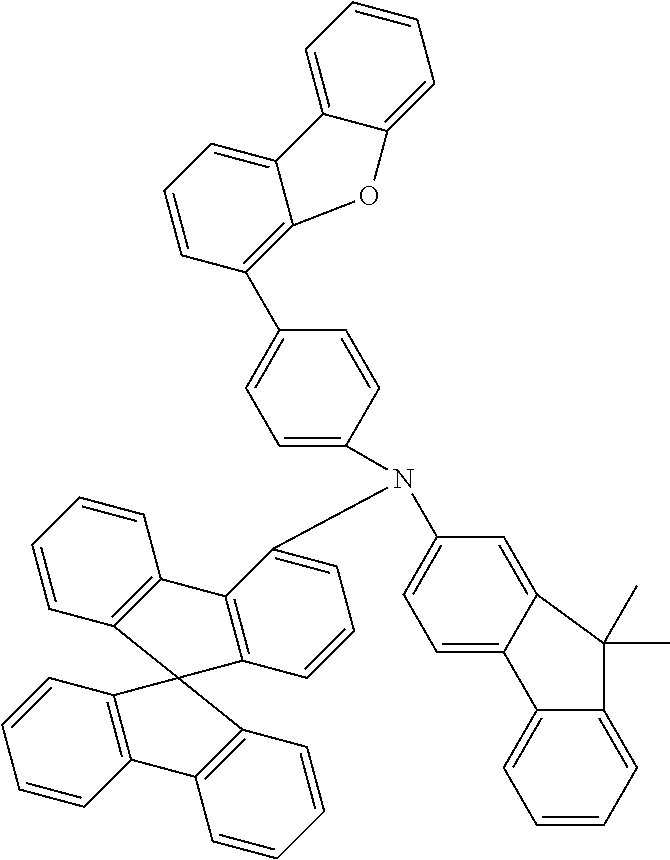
C1=CC2=C(C=C1)C1=C(C=CC=C1N(C1=CC=C3C(=C1)C(C)(C)C1=CC=CC=C31)C1=CC=C(C3=C4C(=CC=C3)C3=CC=CC=C3O4)C=C1)C21C2=C(C=CC=C2)C2=C1C=CC=C2
